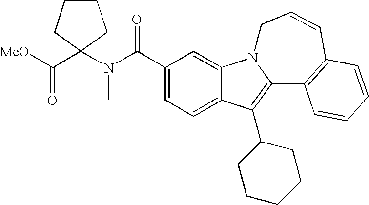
C12=CC=C(C(N(C3(C([MeO])=O)CCCC3)C)=O)C=C1N1C(=C2C2CCCCC2)C2=C(C=CC1)C=CC=C2
